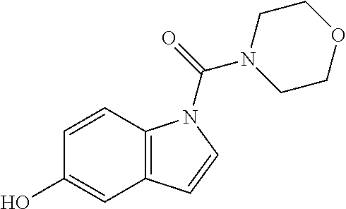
C12=C(C=CN1C(=O)N1CCOCC1)C=C(O)C=C2
